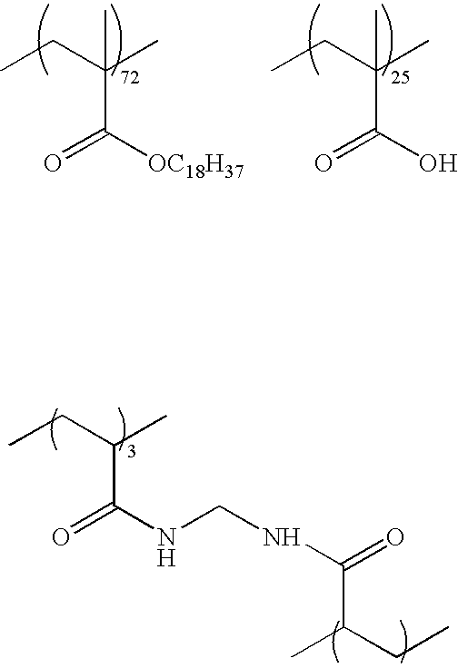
O=C([OC18H37])C(CC)(C)C.O=C(O)C(CC)(C)C.O=C(NCNC(=O)C(C)CC)C(CC)C
